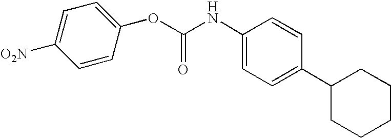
C1=CC(OC(NC2=CC=C(C3CCCCC3)C=C2)=O)=CC=C1[O2N]
